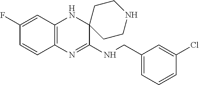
C12=C(N=C(NCC3=CC=CC(Cl)=C3)C3(N1)CCNCC3)C=CC(F)=C2
